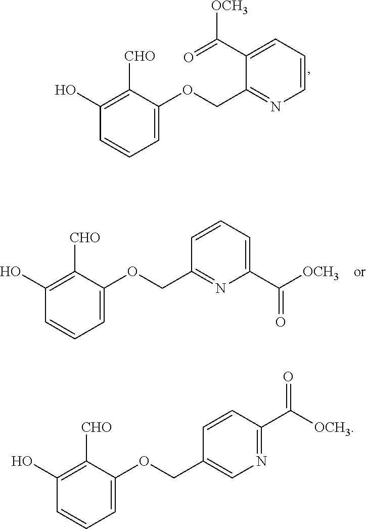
C1(O)=C([CHO])C(OCC2=NC=CC=C2C(=O)[OCH3])=CC=C1.C1(O)=C([CHO])C(OCC2=NC(C([OCH3])=O)=CC=C2)=CC=C1.C1(O)=C([CHO])C(OCC2=CN=C(C(=O)[OCH3])C=C2)=CC=C1
